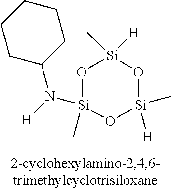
O1[Si](C)(N([H])C2CCCCC2)O[Si]([H])(C)O[Si]1(C)[H]
